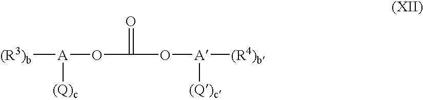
[(R3)b][A]([(Q)c])OC(=O)O[A]([(R4)b])[(Q)c]
